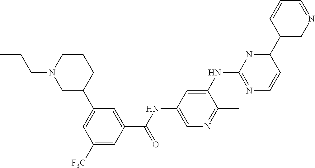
C1(C2=NC(NC3=CC(NC(C4=CC(C5CCCN(CCC)C5)=CC([F3C])=C4)=O)=CN=C3C)=NC=C2)=CN=CC=C1
